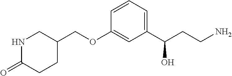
N1C(=O)CCC(COC2=CC(C(CCN)O)=CC=C2)C1
